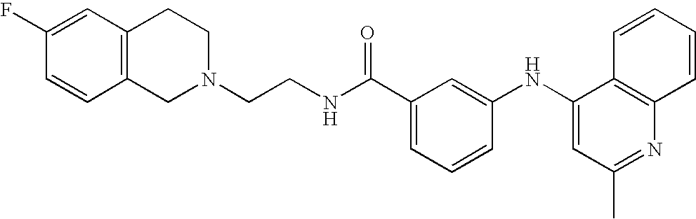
C1=CC2=C(C=C1F)CCN(CCNC(C1=CC=CC(NC3=CC(C)=NC4=C3C=CC=C4)=C1)=O)C2
